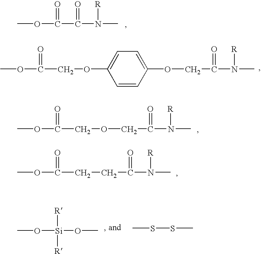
COC(COCC(N(C)[R])=O)=O.COC(C(N(C)[R])=O)=O.COC(COC1=CC=C(OCC(N([R])C)=O)C=C1)=O.COC(CCC(N(C)[R])=O)=O.CO[Si](OC)([R])[R].CSSC
